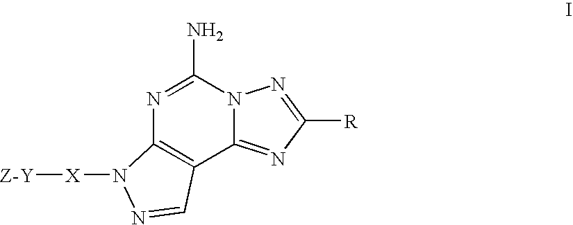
N1=C(N)N2C(=NC([R])=N2)C2=C1N([X][Z-Y])N=C2
